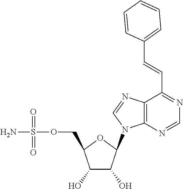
C1(O)C(O)C(N2C3=C(N=C2)C(C=CC2=CC=CC=C2)=NC=N3)OC1COS(N)(=O)=O
